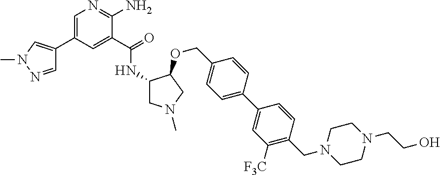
C1=C(C2=CN(C)N=C2)C=C(C(=O)NC2CN(C)CC2OCC2=CC=C(C3=CC([F3C])=C(CN4CCN(CCO)CC4)C=C3)C=C2)C(N)=N1
